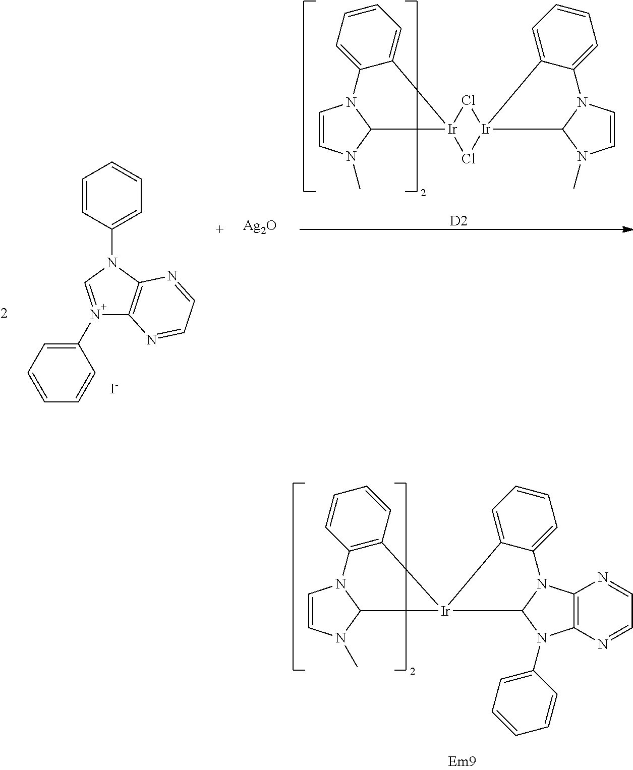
C1=NC2=C(N=C1)N(C1=CC=CC=C1)C1N2C2=CC=CC=C2[Ir]12C1N(C=CN1C)C1=C2C=CC=C1.N1(C2=CC=CC=C2)=CN(C2=CC=CC=C2)C2=C1N=CC=N2.[Ag2O].C1=CN2C(N1C)[Ir]1(C3=CC=CC=C23)Cl[Ir]2(C3N(C)C=CN3C3=CC=CC=C32)Cl1.[D2].[I-]
